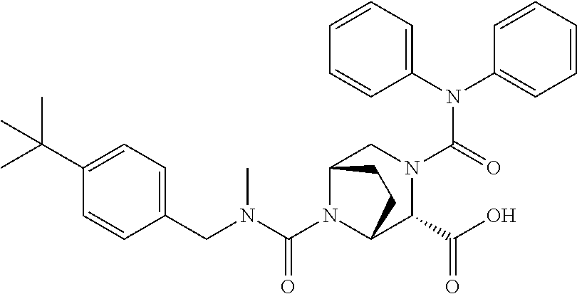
C(N1C2C(C(O)=O)N(C(N(C3=CC=CC=C3)C3=CC=CC=C3)=O)CC1CC2)(N(CC1=CC=C(C(C)(C)C)C=C1)C)=O
